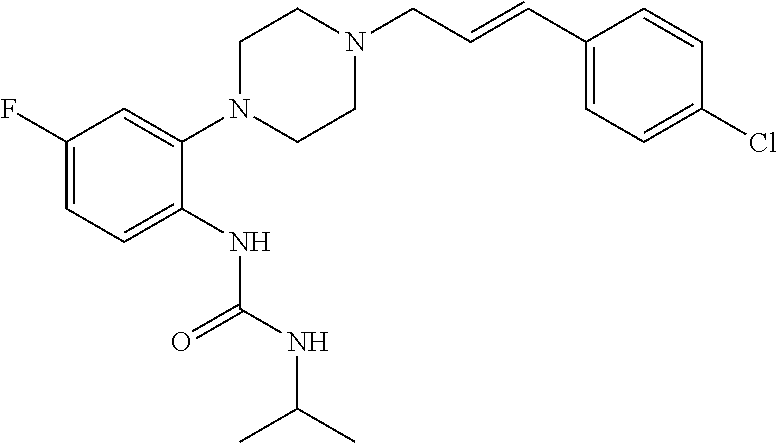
C1(F)=CC=C(NC(NC(C)C)=O)C(N2CCN(CC=CC3=CC=C(Cl)C=C3)CC2)=C1
